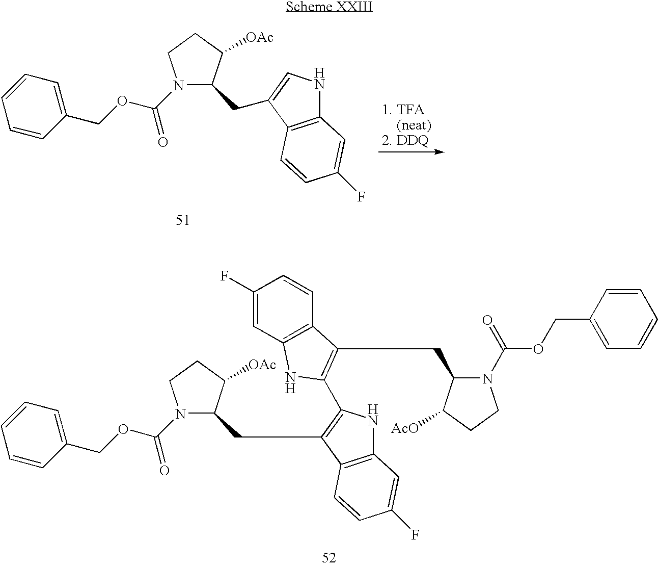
C1(CC2=C(C3=C(CC4N(C(OCC5=CC=CC=C5)=O)CCC4[AcO])C4=C(C=C(F)C=C4)N3)NC3=C2C=CC(F)=C3)C([OAc])CCN1C(OCC1=CC=CC=C1)=O.C1(CC2=CNC3=C2C=CC(F)=C3)C([OAc])CCN1C(OCC1=CC=CC=C1)=O
